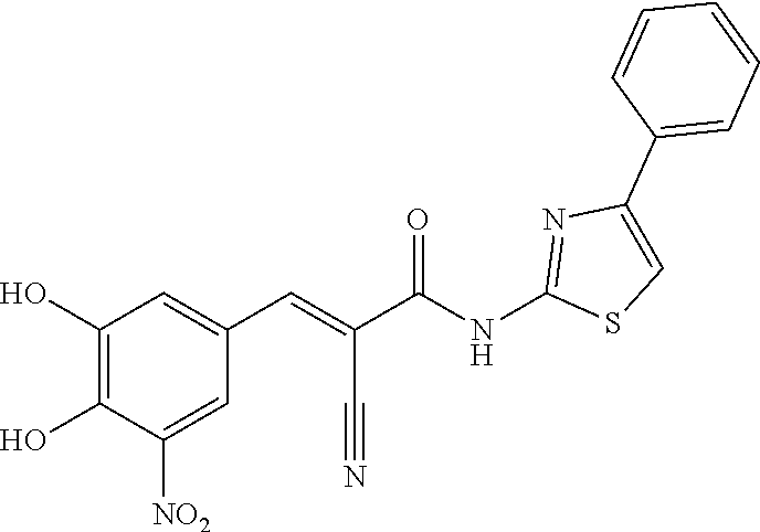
C1=CC(C2=CSC(NC(C(=CC3=CC(O)=C(O)C([NO2])=C3)C#N)=O)=N2)=CC=C1
